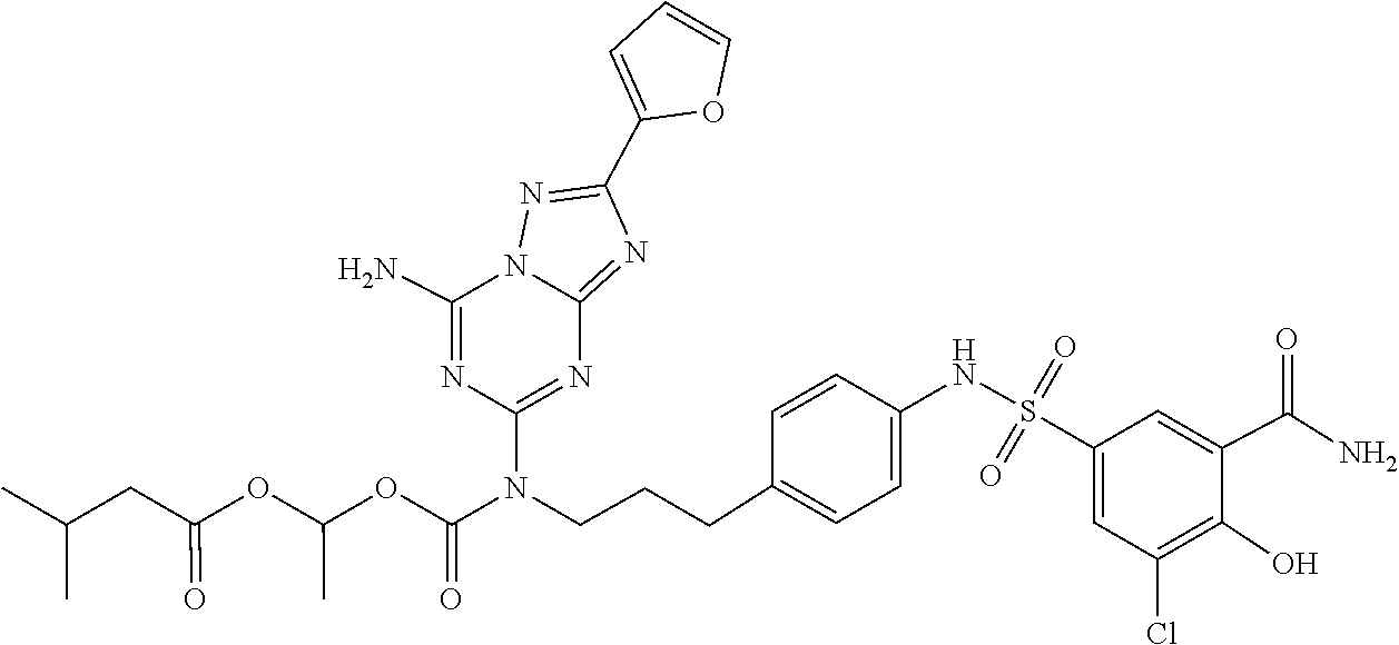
C1=C(C2=NN3C(N)=NC(N(CCCC4=CC=C(NS(=O)(C5=CC(Cl)=C(O)C(C(=O)N)=C5)=O)C=C4)C(OC(OC(CC(C)C)=O)C)=O)=NC3=N2)OC=C1
